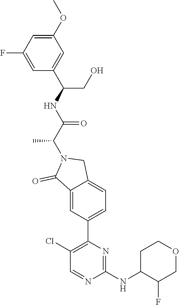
C1(Cl)=C(C2=CC=C3C(=C2)C(=O)N(C(C(=O)NC(CO)C2=CC(OC)=CC(F)=C2)C)C3)N=C(NC2C(F)COCC2)N=C1
